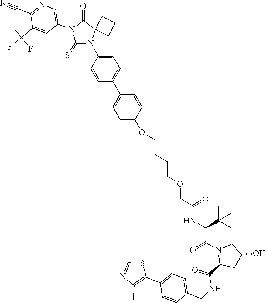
C1(=S)N(C2=CC=C(C3=CC=C(OCCCCOCC(NC(C(C)(C)C)C(N4C(C(=O)NCC5=CC=C(C6=C(C)N=CS6)C=C5)CC(O)C4)=O)=O)C=C3)C=C2)C2(C(=O)N1C1=CN=C(C#N)C(C(F)(F)F)=C1)CCC2
